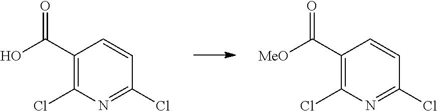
C1(C(O)=O)=C(Cl)N=C(Cl)C=C1.C1(C([MeO])=O)=C(Cl)N=C(Cl)C=C1
